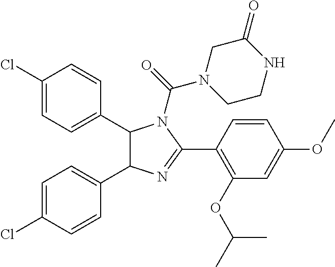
C1(Cl)=CC=C(C2C(C3=CC=C(Cl)C=C3)N=C(C3=C(OC(C)C)C=C(OC)C=C3)N2C(N2CCNC(=O)C2)=O)C=C1
